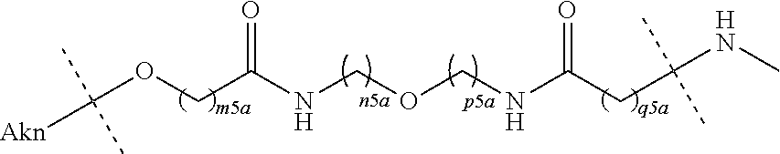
C(OCNC(COC([Akn])(C)C)=O)NC(CC(NC)(C)C)=O
